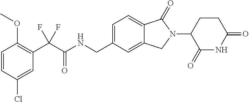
C1=CC(Cl)=CC(C(C(NCC2=CC=C3C(=C2)CN(C2C(=O)NC(=O)CC2)C3=O)=O)(F)F)=C1OC
